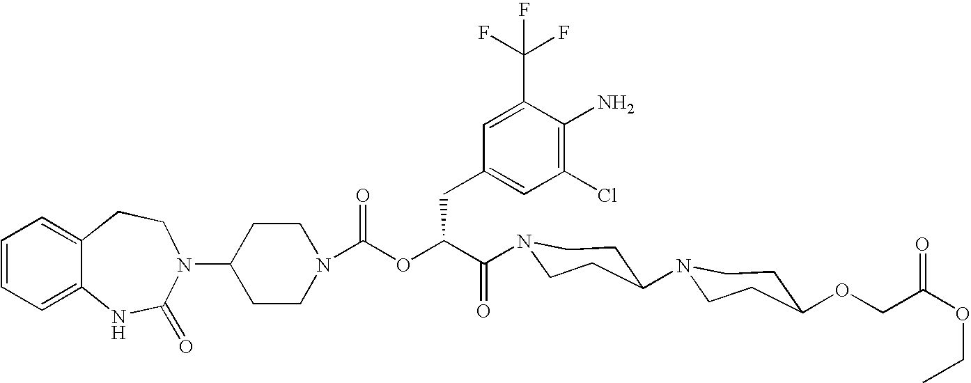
C12=CC=CC=C1NC(=O)N(C1CCN(C(OC(C(=O)N3CCC(N4CCC(OCC(OCC)=O)CC4)CC3)CC3=CC(Cl)=C(N)C(C(F)(F)F)=C3)=O)CC1)CC2
